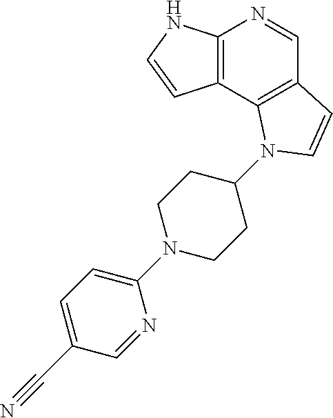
C12=C(NC=C1)N=CC1=C2N(C2CCN(C3=CC=C(C#N)C=N3)CC2)C=C1
